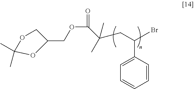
C(OC(C(CC(C1=CC=CC=C1)Br)(C)C)=O)C1COC(C)(C)O1
